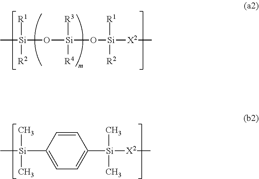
C[Si]([R1])([R2])O[Si]([R3])([R4])O[Si]([R1])([R2])[X2]C.C1=CC([Si](C)(C)C)=CC=C1[Si](C)(C)[X2]C
